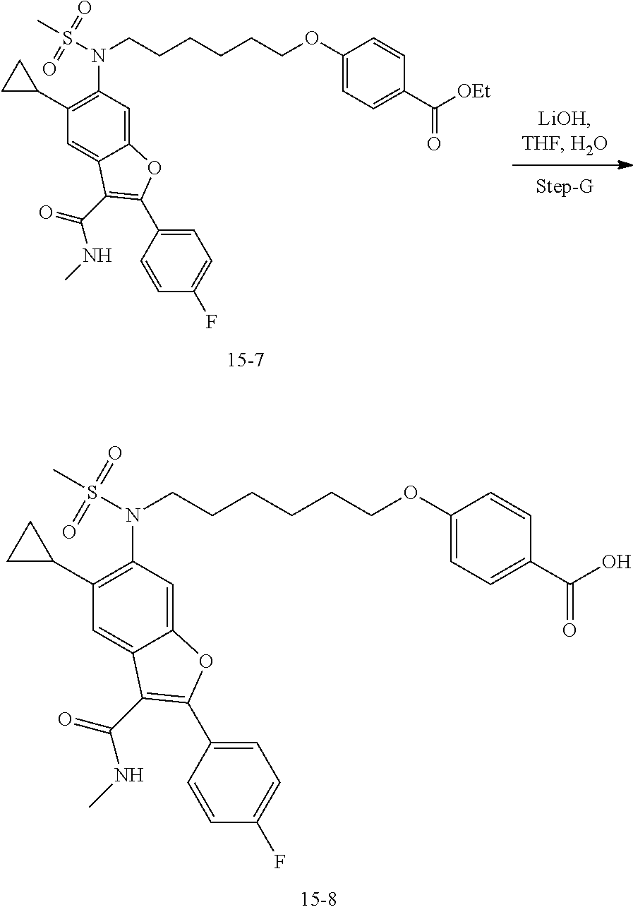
C(COC1=CC=C(C([OEt])=O)C=C1)CCCCN(S(C)(=O)=O)C1=C(C2CC2)C=C2C(=C1)OC(C1=CC=C(F)C=C1)=C2C(=O)NC.C(COC1=CC=C(C(O)=O)C=C1)CCCCN(S(C)(=O)=O)C1=C(C2CC2)C=C2C(=C1)OC(C1=CC=C(F)C=C1)=C2C(=O)NC
